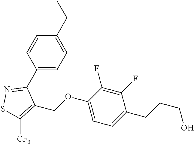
C1(C2=NSC([CF3])=C2COC2=CC=C(CCCO)C(F)=C2F)=CC=C(CC)C=C1
